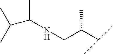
N(CC(C(C)C)C)C(C(C)C)C
